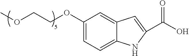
COCCOC1=CC=C2C(=C1)C=C(C(O)=O)N2
